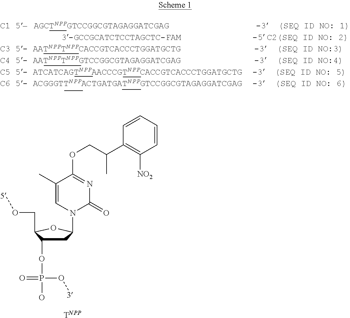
C1C(OP(=O)(O)O[3])C(CO[5])OC1N1C(=O)N=C(OCC(C2=C([NO2])C=CC=C2)C)C(C)=C1.[TNPP]
